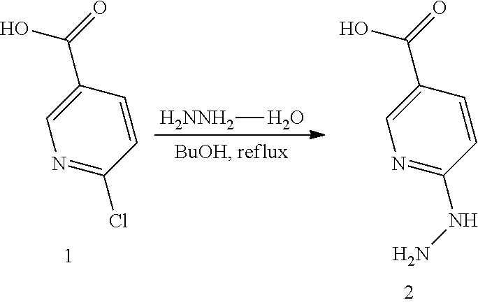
N1=C(Cl)C=CC(C(=O)O)=C1.[H2NNH2]O.N1=C(NN)C=CC(C(=O)O)=C1
